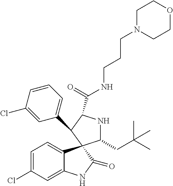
C1(C2C(C(=O)NCCCN3CCOCC3)NC(CC(C)(C)C)C23C2=CC=C(Cl)C=C2NC3=O)=CC=CC(Cl)=C1
